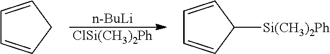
[n-BuLi].[ClSi(CH3)2Ph].C1=CCC=C1.C1=CC([Si(CH3)2Ph])C=C1
